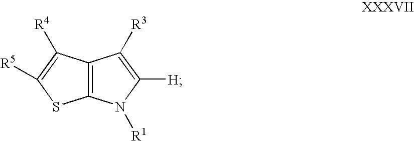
C12=C(N([R1])C([H])=C1[R3])SC([R5])=C2[R4]
